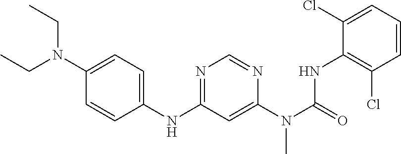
C1=CC=C(Cl)C(NC(=O)N(C2=CC(NC3=CC=C(N(CC)CC)C=C3)=NC=N2)C)=C1Cl
